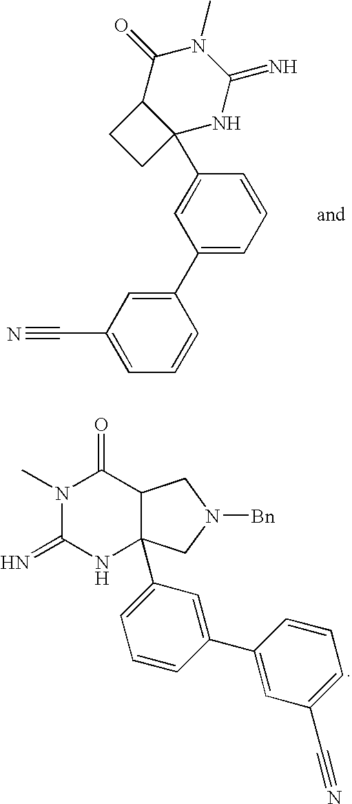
C1(C2=CC=CC(C34NC(=N)N(C)C(=O)C3CC4)=C2)=CC(C#N)=CC=C1.N1(C)C(=N)NC2(C3=CC=CC(C4=CC(C#N)=CC=C4)=C3)C(C1=O)CN([Bn])C2
